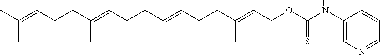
C(C=C(CCC=C(CCC=C(CCC=C(C)C)C)C)C)OC(NC1=CN=CC=C1)=S
